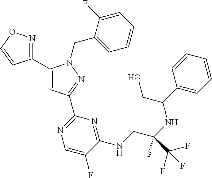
C1(C2=CC(C3=NC=C(F)C(NCC(NC(CO)C4=CC=CC=C4)(C)C(F)(F)F)=N3)=NN2CC2=CC=CC=C2F)=NOC=C1
